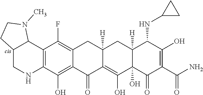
C12=C(C3C(CN1)CCN3C)C(F)=C1CC3([H])CC4([H])C(NC5CC5)C(O)=C(C(=O)N)C(=O)C4(O)C(O)=C3C(=O)C1=C2O
